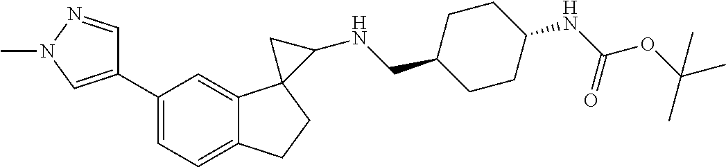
C1=C(C2=CN(C)N=C2)C=C2C(=C1)CCC21C(NCC2CCC(NC(=O)OC(C)(C)C)CC2)C1
